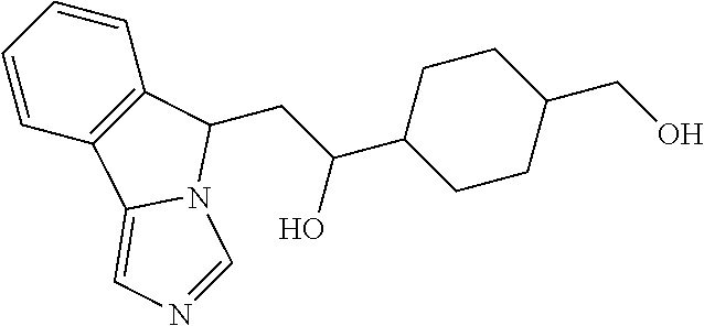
C1=CC2=C(C=C1)C(CC(O)C1CCC(CO)CC1)N1C2=CN=C1
